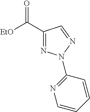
O=C([EtO])C1=NN(C2=NC=CC=C2)N=C1
